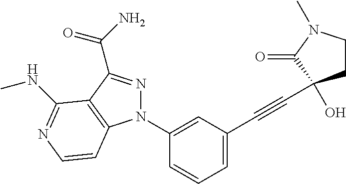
N1(C2=CC(C#CC3(O)CCN(C)C3=O)=CC=C2)N=C(C(N)=O)C2=C1C=CN=C2NC
